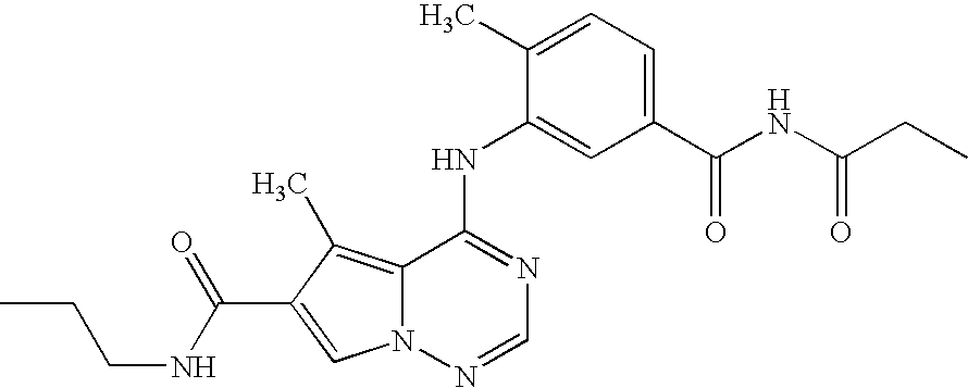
C1=C(C)C(NC2=NC=NN3C2=C(C)C(C(=O)NCCC)=C3)=CC(C(NC(CC)=O)=O)=C1
